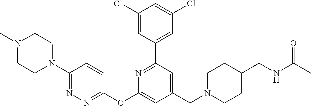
C1(Cl)=CC(C2=NC(OC3=NN=C(N4CCN(C)CC4)C=C3)=CC(CN3CCC(CNC(C)=O)CC3)=C2)=CC(Cl)=C1
